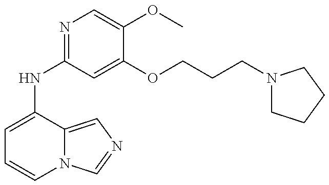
C1=C(NC2=NC=C(OC)C(OCCCN3CCCC3)=C2)C2=CN=CN2C=C1
